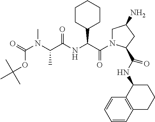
C(OC(N(C(C(NC(C(=O)N1CC(N)CC1C(NC1C2=C(CCC1)C=CC=C2)=O)C1CCCCC1)=O)C)C)=O)(C)(C)C
